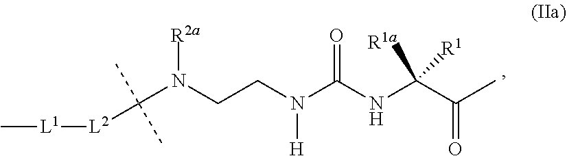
C(N(CCN(C(NC(C(C)=O)([R1a])[R1])=O)[H])[R2a])([L2][L1]C)(C)C
